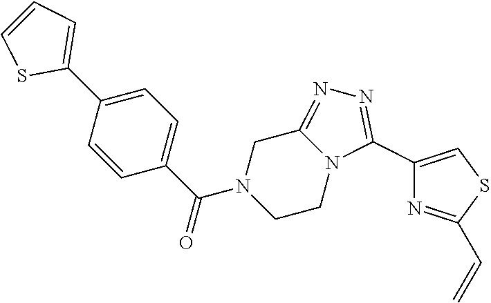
C1=C(C2=CC=CS2)C=CC(C(N2CCN3C(=NN=C3C3=CSC(C=C)=N3)C2)=O)=C1
